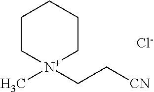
C1C[N+](C)(CC[CN])CCC1.[Cl-]
